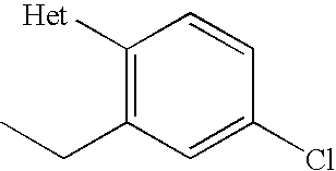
C1([Het])=C(CC)C=C(Cl)C=C1
